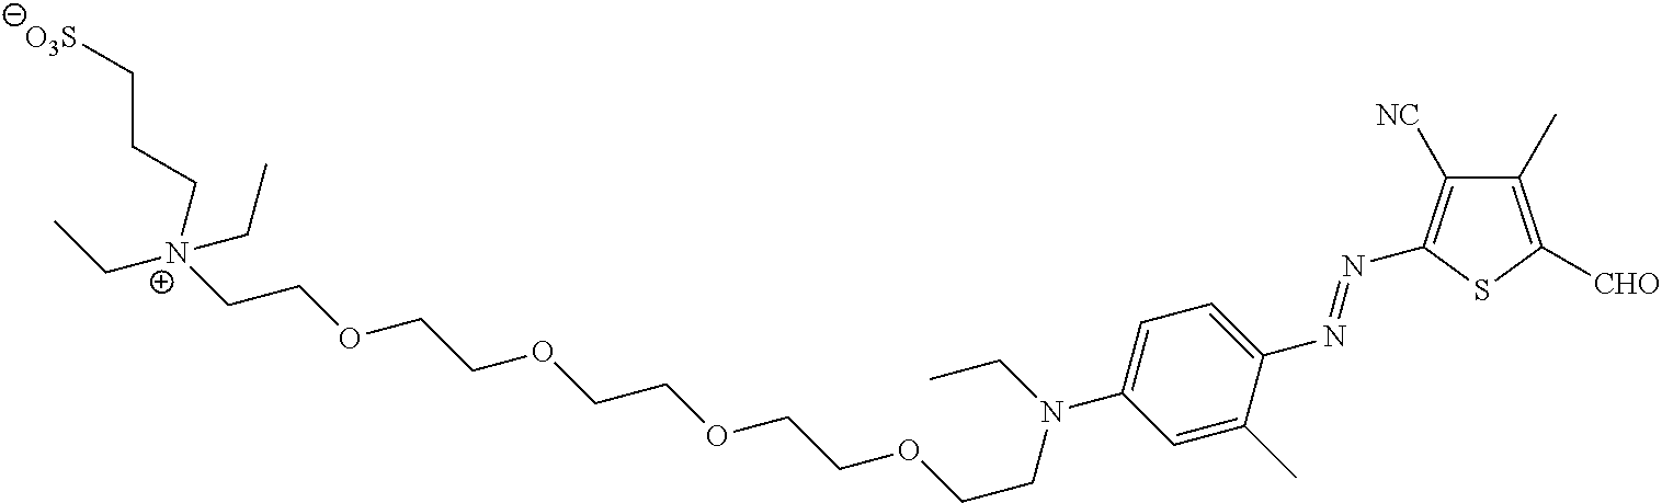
[O3S]CCC[N+](CC)(CCOCCOCCOCCOCCN(CC)C1=CC=C(N=NC2=C([NC])C(C)=C([CHO])S2)C(C)=C1)CC
